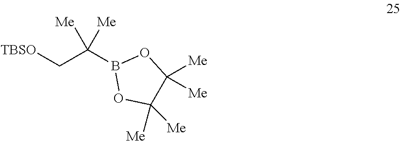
[TBSO]CC(B1OC([Me])([Me])C([Me])([Me])O1)([Me])[Me]
